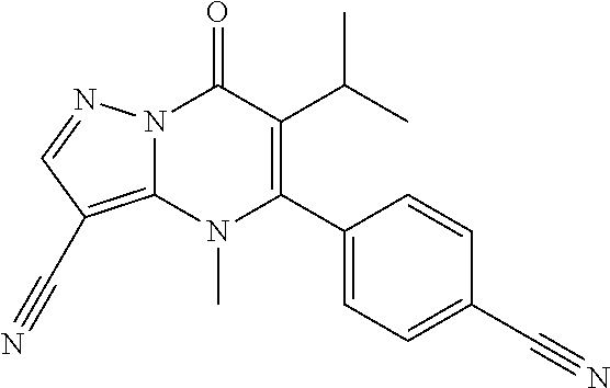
N12C(=C(C#N)C=N1)N(C)C(C1=CC=C(C#N)C=C1)=C(C(C)C)C2=O
